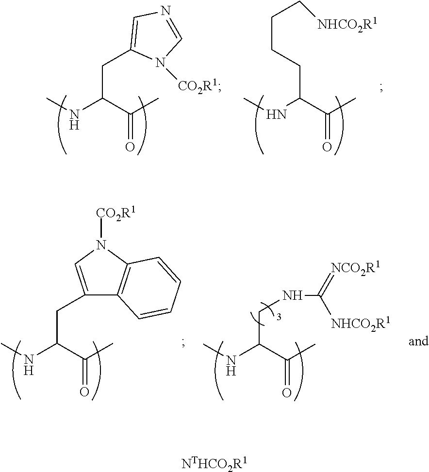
CNC(C(C)=O)CCCC[NHCO2R1].CNC(C(C)=O)CC1=CN=CN1[CO2R1].CNC(C(C)=O)CNC(=[NCO2R1])[NHCO2R1].CNC(C(C)=O)CC1=CN([CO2R1])C2=C1C=CC=C2.[NTHCO2R1]
